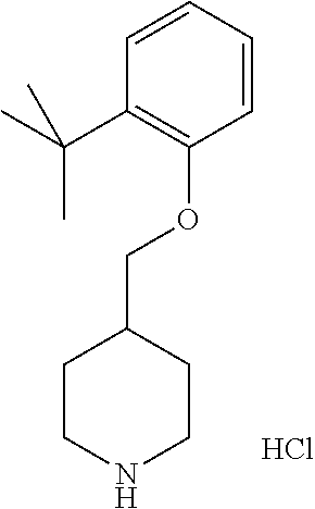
C1CNCCC1COC1=C(C(C)(C)C)C=CC=C1.Cl
